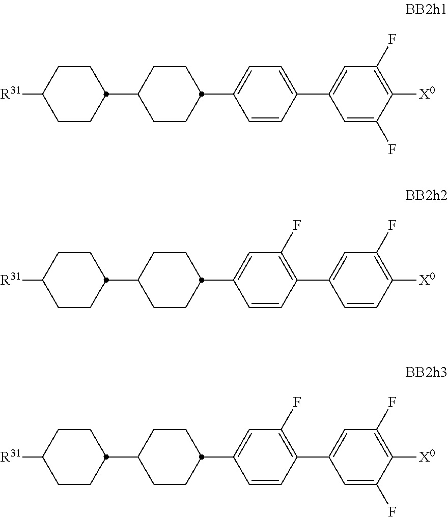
C1([R31])CCC(C2CCC(C3=CC=C(C4=CC(F)=C([X0])C(F)=C4)C=C3)CC2)CC1.C1([R31])CCC(C2CCC(C3=CC(F)=C(C4=CC(F)=C([X0])C=C4)C=C3)CC2)CC1.C1([R31])CCC(C2CCC(C3=CC(F)=C(C4=CC(F)=C([X0])C(F)=C4)C=C3)CC2)CC1
